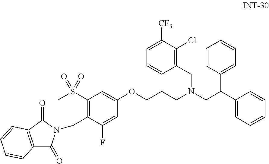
C1(OCCCN(CC2=C(Cl)C([CF3])=CC=C2)CC(C2=CC=CC=C2)C2=CC=CC=C2)=CC(S(C)(=O)=O)=C(CN2C(=O)C3=C(C2=O)C=CC=C3)C(F)=C1
